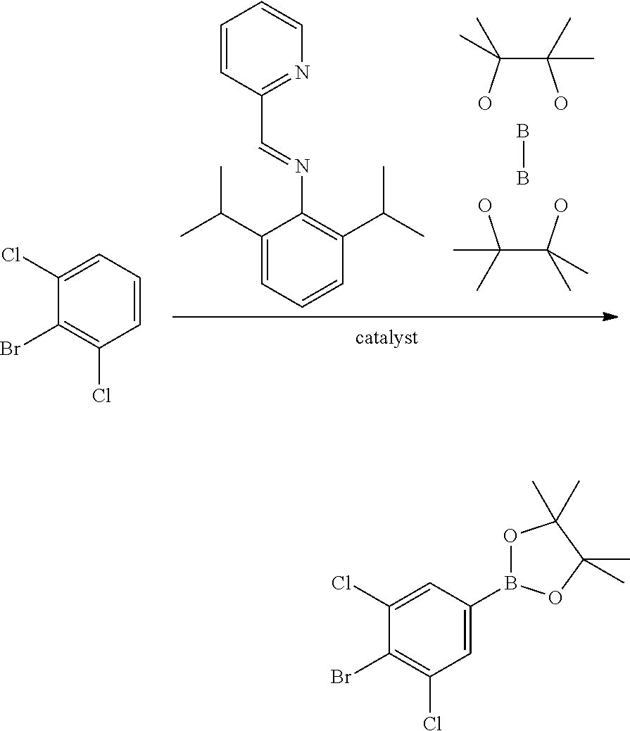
C(C(O)(C)C)(O)(C)C.OC(C(O)(C)C)(C)C.BB.C1(C(C)C)=CC=CC(C(C)C)=C1N=CC1=NC=CC=C1.C1(Br)=C(Cl)C=CC=C1Cl.C1(Br)=C(Cl)C=C(B2OC(C)(C)C(C)(C)O2)C=C1Cl
